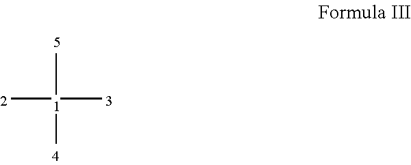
[1](C)(C)(C)C
